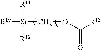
[R10][Si](COC([R13])=O)([R11])[R12]
